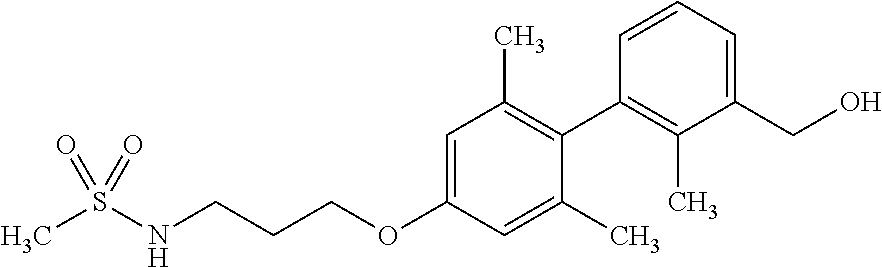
C1=C(OCCCNS(C)(=O)=O)C=C(C)C(C2=C(C)C(CO)=CC=C2)=C1C
